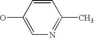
N1=C(C)C=CC(O)=C1
